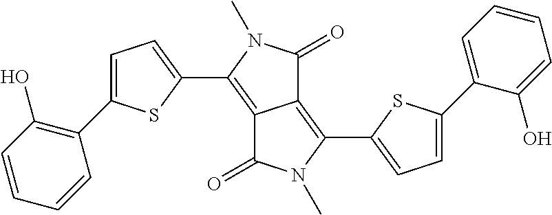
C12=C(C3=CC=C(C4=C(O)C=CC=C4)S3)N(C)C(=O)C1=C(C1=CC=C(C3=CC=CC=C3O)S1)N(C)C2=O
